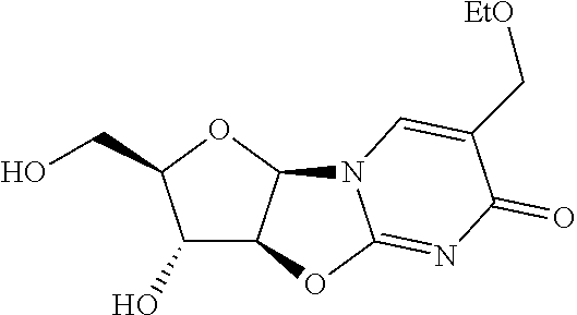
C1(O)C2C(OC1CO)N1C(=NC(=O)C(C[EtO])=C1)O2
